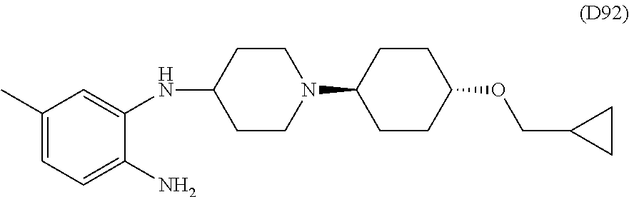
C1(NC2=CC(C)=CC=C2N)CCN(C2CCC(OCC3CC3)CC2)CC1
